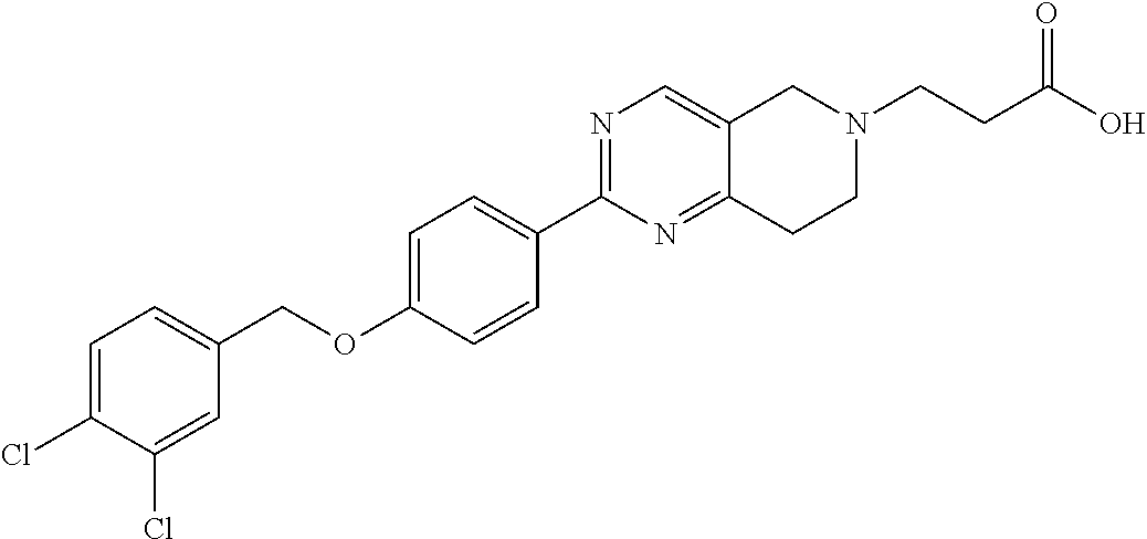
C1=C(Cl)C(Cl)=CC(COC2=CC=C(C3=NC=C4C(=N3)CCN(CCC(O)=O)C4)C=C2)=C1
